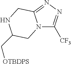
N12C([CF3])=NN=C1CNC(C[OTBDPS])C2
